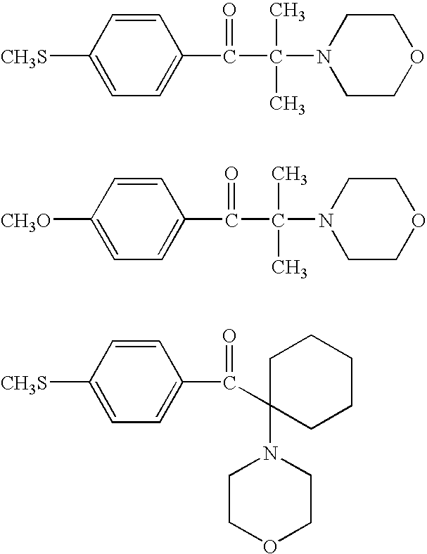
C1=CC([CH3S])=CC=C1C(C(N1CCOCC1)(C)C)=O.C1=CC([CH3O])=CC=C1C(C(N1CCOCC1)(C)C)=O.C1=CC([CH3S])=CC=C1C(=O)C1(N2CCOCC2)CCCCC1
